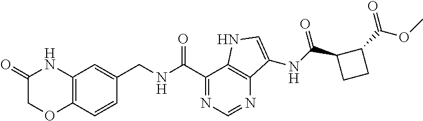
C12=C(C=CC(CNC(C3=NC=NC4=C3NC=C4NC(C3C(C(OC)=O)CC3)=O)=O)=C1)OCC(=O)N2
